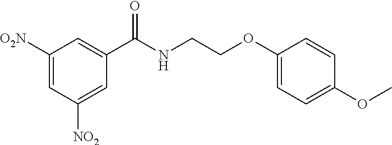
C1([O2N])=CC([NO2])=CC(C(NCCOC2=CC=C(OC)C=C2)=O)=C1
